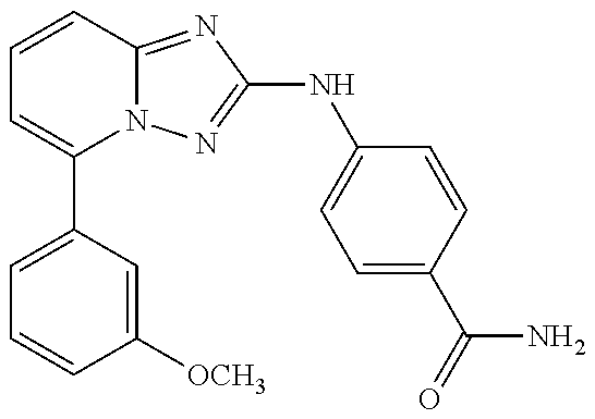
C1=C(C2=CC=CC3=NC(NC4=CC=C(C(=O)N)C=C4)=NN23)C=C([OCH3])C=C1
